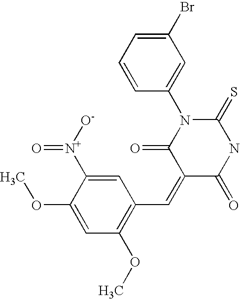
C1(C=C2C(=O)N(C3=CC(Br)=CC=C3)C(=S)NC2=O)=C(OC)C=C(OC)C([N+]([O-])=O)=C1
